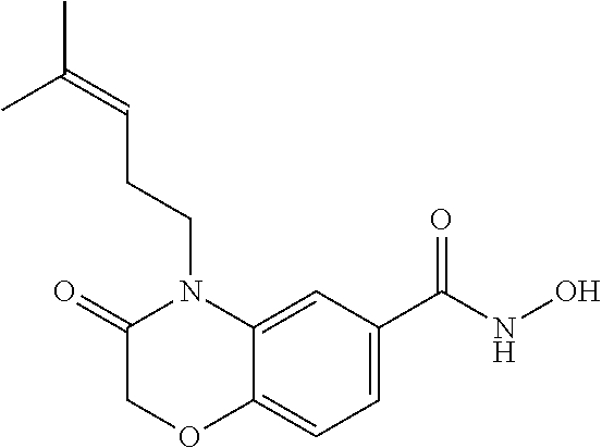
C1=C(C(NO)=O)C=C2C(=C1)OCC(=O)N2CCC=C(C)C
